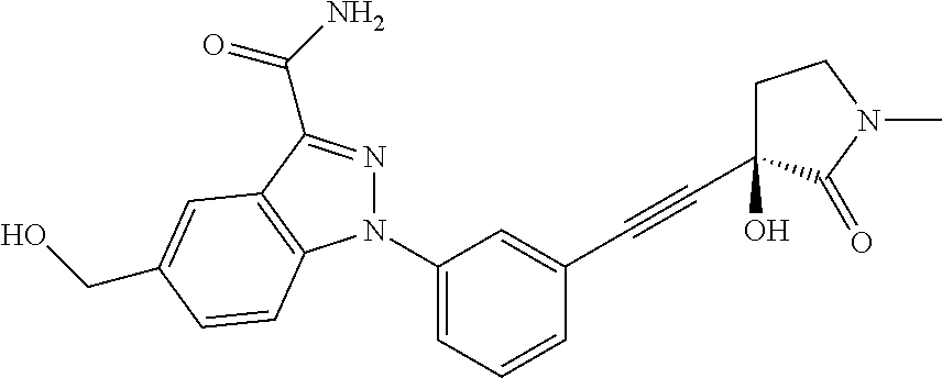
N1(C2=CC=CC(C#CC3(O)CCN(C)C3=O)=C2)N=C(C(=O)N)C2=C1C=CC(CO)=C2
